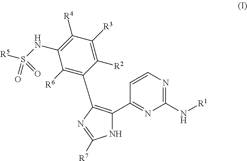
C1([R2])=C([R3])C([R4])=C(NS([R5])(=O)=O)C([R6])=C1C1=C(C2=NC(N[R1])=NC=C2)NC([R7])=N1
